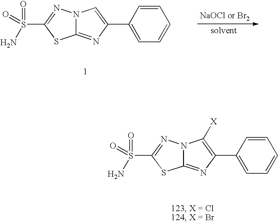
C1=CC(C2=C([X])N3C(=N2)SC(S(=O)(=O)N)=N3)=CC=C1.C1=CC(C2=CN3C(=N2)SC(S(=O)(=O)N)=N3)=CC=C1
